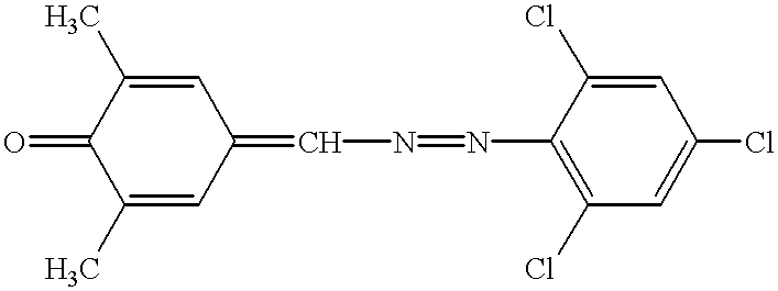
C1(C)=CC(=CN=NC2=C(Cl)C=C(Cl)C=C2Cl)C=C(C)C1=O
